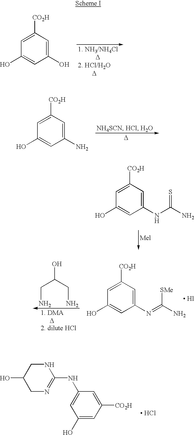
C1(O)=CC([CO2H])=CC(O)=C1.C1(N)=CC([CO2H])=CC(O)=C1.[D].C1(NC(N)=S)=CC([CO2H])=CC(O)=C1.C1(O)=CC([CO2H])=CC(NC2=NCC(O)CN2)=C1.[ HCl].C1(N=C(N)[SMe])=CC([CO2H])=CC(O)=C1.C(O)(CN)CN
